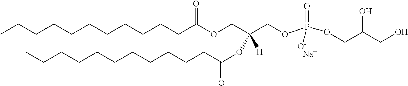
[Na].CCCCCCCCCCCC(OCC(COP(=O)(OCC(CO)O)[O-])(OC(CCCCCCCCCCC)=O)[H])=O
